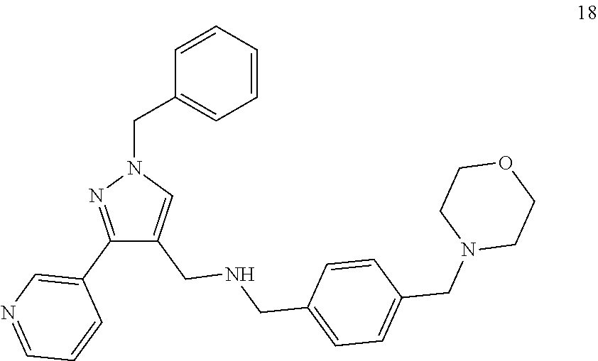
C1(C2=CN=CC=C2)=NN(CC2=CC=CC=C2)C=C1CNCC1=CC=C(CN2CCOCC2)C=C1
